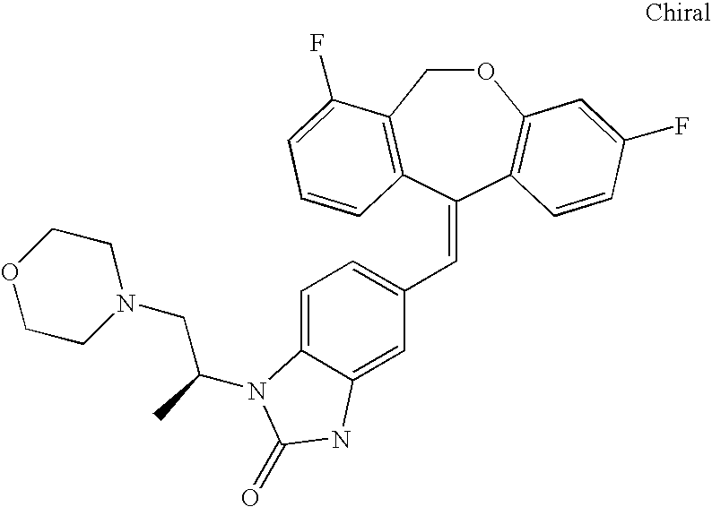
O1CC2=C(C(=CC3=CC=C4C(=C3)NC(=O)N4C(CN3CCOCC3)C)C3=C1C=C(F)C=C3)C=CC=C2F
